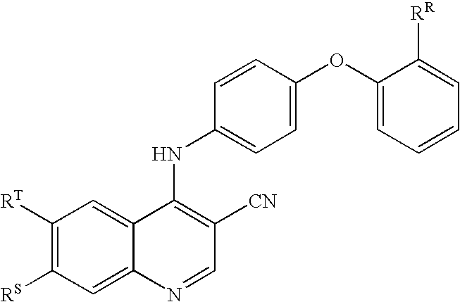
C1([RT])=C([RS])C=C2C(=C1)C(NC1=CC=C(OC3=CC=CC=C3[RR])C=C1)=C([CN])C=N2
